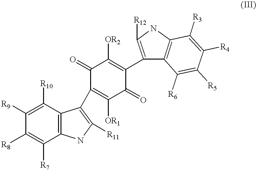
C12=C(C([R10])=C([R9])C([R8])=C1[R7])C(C1=C([OR1])C(=O)C(C3=C([R12])NC4=C3C([R6])=C([R5])C([R4])=C4[R3])=C([OR2])C1=O)=C([R11])N2
